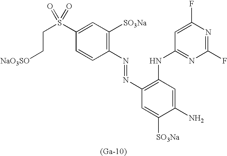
C1(S(CC[OSO3Na])(=O)=O)=CC([SO3Na])=C(N=NC2=C(NC3=NC(F)=NC(F)=C3)C=C(N)C([SO3Na])=C2)C=C1.[(Ga-10)]
